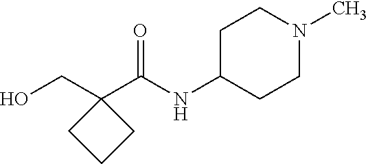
N1(C)CCC(NC(C2(CO)CCC2)=O)CC1
